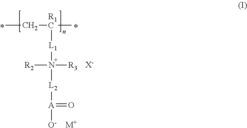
C([R1C]([L1]N([R3])([R2])[L2][A](=O)[O-])C)C.[X-].[M+]
